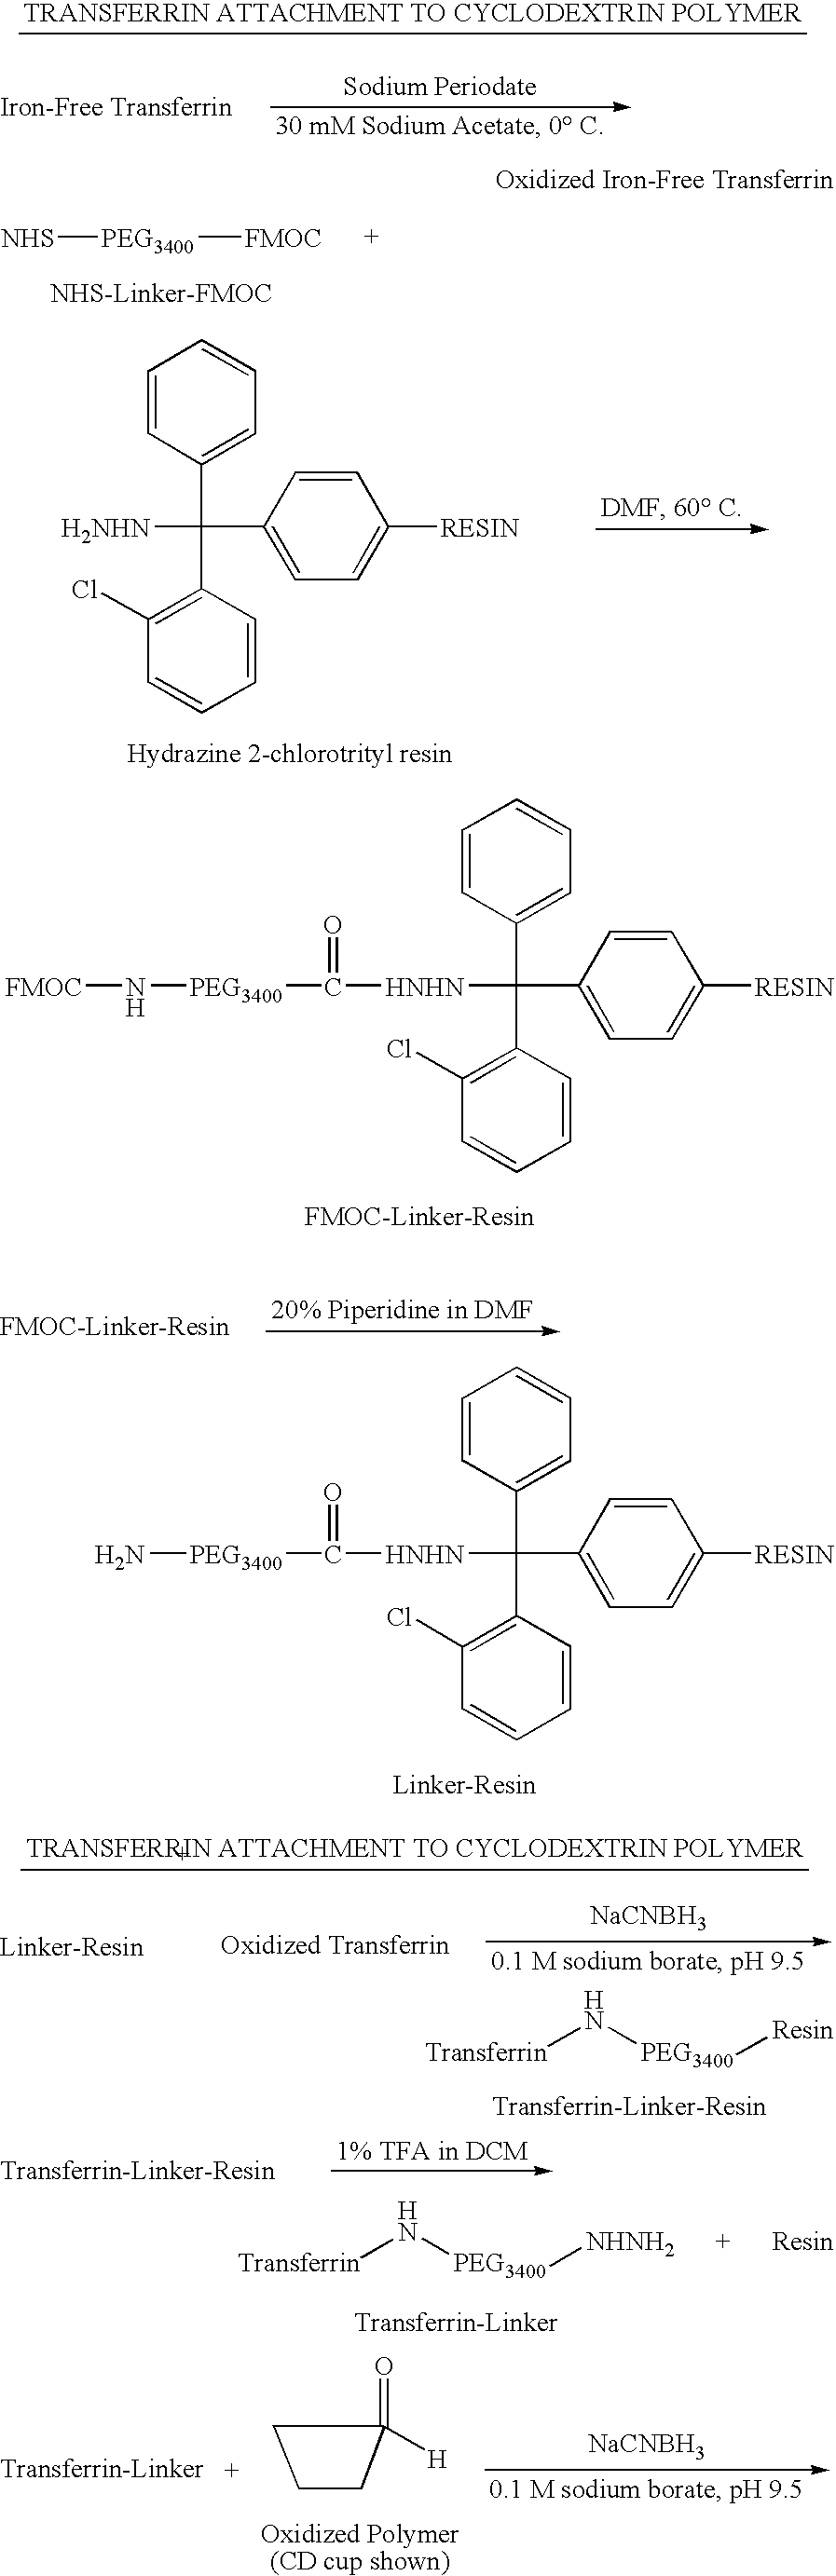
[FMOC]N[PEG3400]C(=O)[HNHN]C(C1=CC=CC=C1)(C1=C(Cl)C=CC=C1)C1=CC=C([RESIN])C=C1.N[PEG3400]C(=O)[HNHN]C(C1=CC=CC=C1)(C1=C(Cl)C=CC=C1)C1=CC=C([RESIN])C=C1.[NHS][PEG3400][FMOC].[H2NHN]C(C1=C(Cl)C=CC=C1)(C1=CC=CC=C1)C1=CC=C([RESIN])C=C1.[Transferrin]N[PEG3400][Resin].[Transferrin]N[PEG3400][NHNH2].[Resin].[NaCNBH3].C1CCC1(=O)[H].[NaCNBH3]
